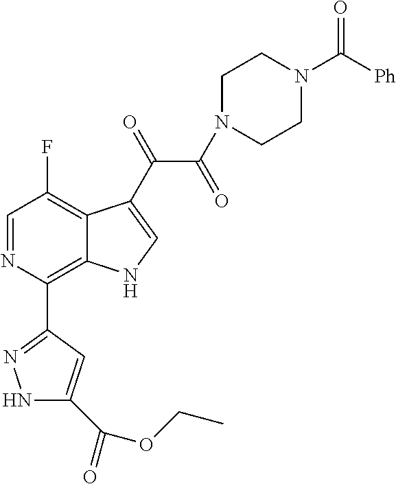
C1=NC(C2=NNC(C(=O)OCC)=C2)=C2C(=C1F)C(C(=O)C(N1CCN(C([Ph])=O)CC1)=O)=CN2
